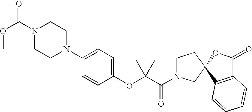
C1(N2CCN(C(OC)=O)CC2)=CC=C(OC(C(N2CCC3(C2)C2=C(C(=O)O3)C=CC=C2)=O)(C)C)C=C1
